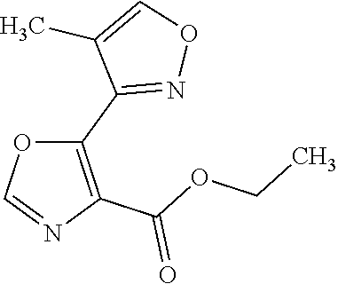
C1(C2=NOC=C2C)=C(C(OCC)=O)N=CO1
